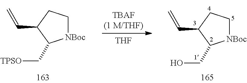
[NBoc]1CCC(C=C)C1CO.[THF].[NBoc]1CCC(C=C)C1C[TPSO]
